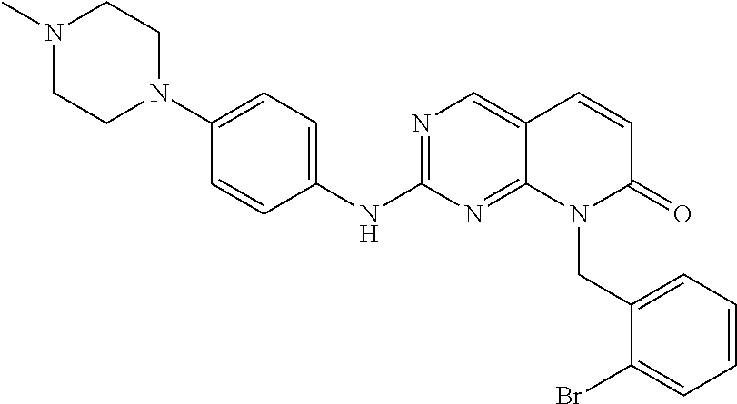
C1(N2CCN(C)CC2)=CC=C(NC2=NC=C3C(=N2)N(CC2=CC=CC=C2Br)C(=O)C=C3)C=C1
